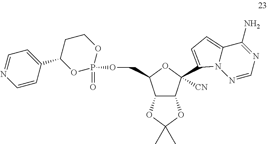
C12C(C([CN])(C3=CC=C4C(N)=NC=NN43)OC1COP1(=O)OC(C3=CC=NC=C3)CCO1)OC(C)(C)O2
